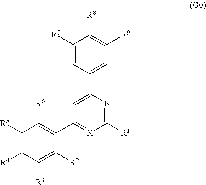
C1([R5])=C([R4])C([R3])=C([R2])C(C2=[X]C([R1])=NC(C3=CC([R9])=C([R8])C([R7])=C3)=C2)=C1[R6]
